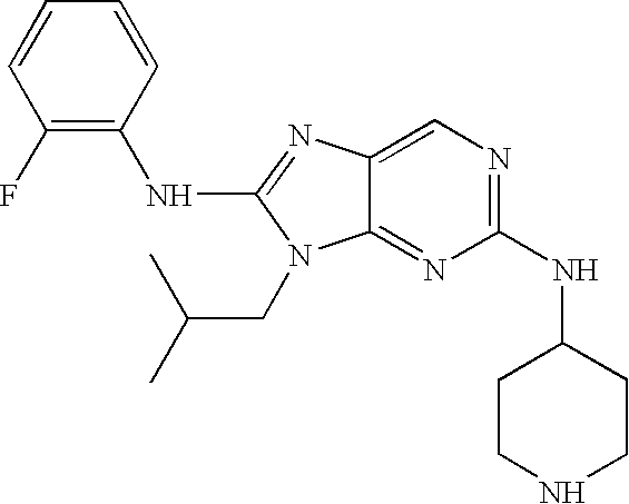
C1=CC(F)=C(NC2=NC3=CN=C(NC4CCNCC4)N=C3N2CC(C)C)C=C1
